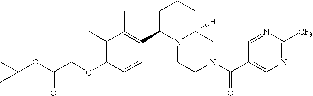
C(OC1=C(C)C(C)=C(C2N3C([H])(CN(C(=O)C4=CN=C([CF3])N=C4)CC3)CCC2)C=C1)C(OC(C)(C)C)=O
